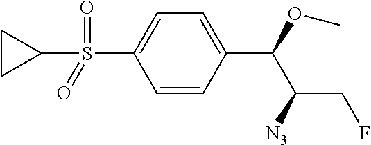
C1=CC(C(OC)C([N3])CF)=CC=C1S(=O)(=O)C1CC1
